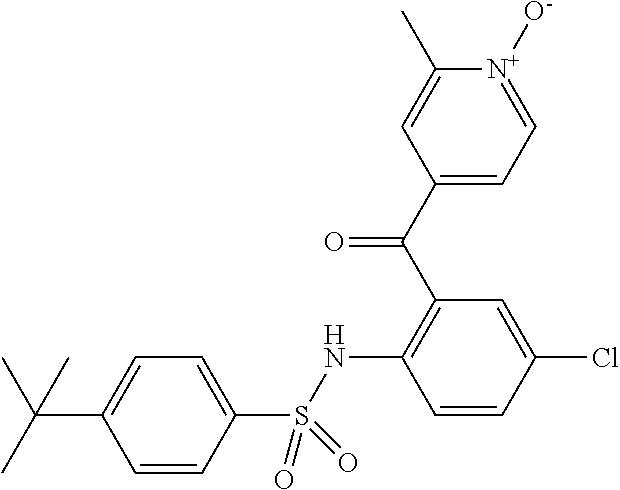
C1(S(NC2=C(C(=O)C3=CC=[N+]([O-])C(C)=C3)C=C(Cl)C=C2)(=O)=O)=CC=C(C(C)(C)C)C=C1
